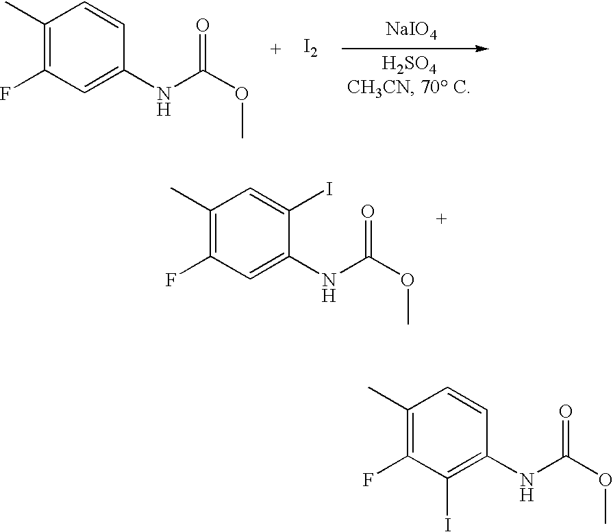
C1(C)=C(F)C=C(NC(OC)=O)C(I)=C1.C1(C)=C(F)C=C(NC(OC)=O)C=C1.[I2].[NaIO4].C1(C)=C(F)C(I)=C(NC(OC)=O)C=C1
